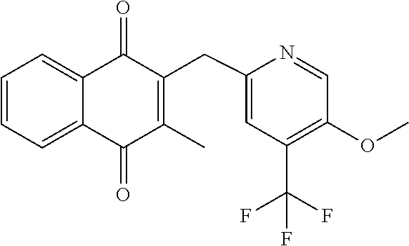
C1=CC=C2C(=C1)C(=O)C(CC1=CC(C(F)(F)F)=C(OC)C=N1)=C(C)C2=O
